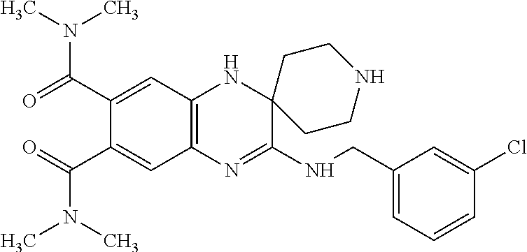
C12=C(N=C(NCC3=CC=CC(Cl)=C3)C3(N1)CCNCC3)C=C(C(N(C)C)=O)C(C(N(C)C)=O)=C2
